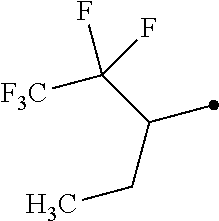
C(CC)(C([F3C])(F)F)C
